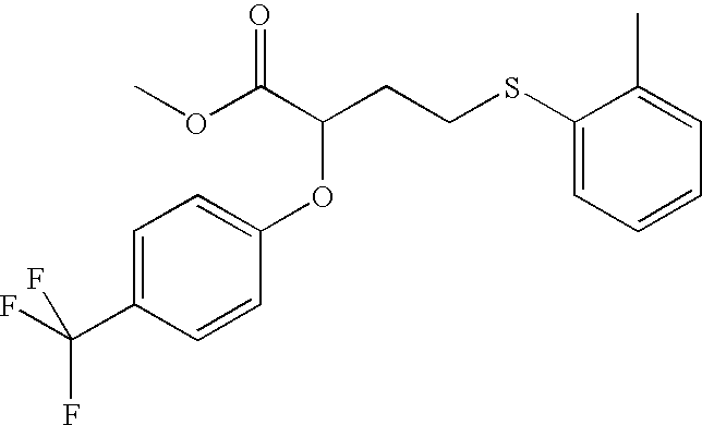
C1=C(C(F)(F)F)C=CC(OC(CCSC2=CC=CC=C2C)C(=O)OC)=C1
